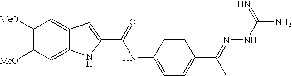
C1([MeO])=C([MeO])C=C2C(=C1)C=C(C(=O)NC1=CC=C(C(=NNC(N)=N)C)C=C1)N2
